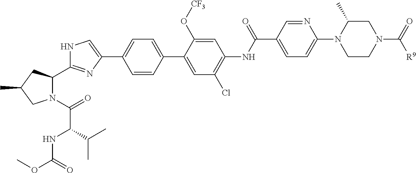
N1(C(=O)C(NC(OC)=O)C(C)C)C(C2=NC(C3=CC=C(C4=CC(Cl)=C(NC(C5=CC=C(N6CCN(C(=O)[R9])CC6C)N=C5)=O)C=C4O[CF3])C=C3)=CN2)CC(C)C1
